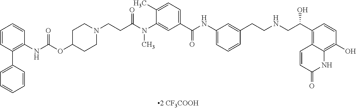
C1=CC(C2=CC=CC=C2)=C(NC(=O)OC2CCN(CCC(N(C3=CC(C(NC4=CC=CC(CCNCC(C5=C6C(=C(O)C=C5)NC(=O)C=C6)O)=C4)=O)=CC=C3C)C)=O)CC2)C=C1
